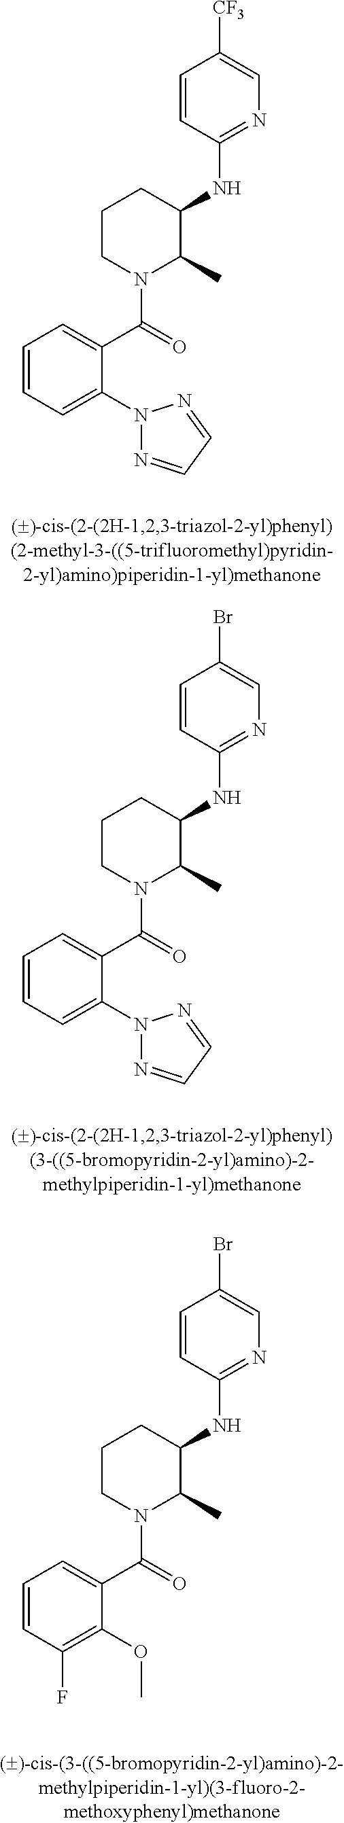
C1=CC=C(N2N=CC=N2)C(C(=O)N2C(C)C(NC3=NC=C([CF3])C=C3)CCC2)=C1.C1=CC=C(N2N=CC=N2)C(C(=O)N2C(C)C(NC3=NC=C(Br)C=C3)CCC2)=C1.C1=CC(F)=C(OC)C(C(=O)N2C(C)C(NC3=NC=C(Br)C=C3)CCC2)=C1
